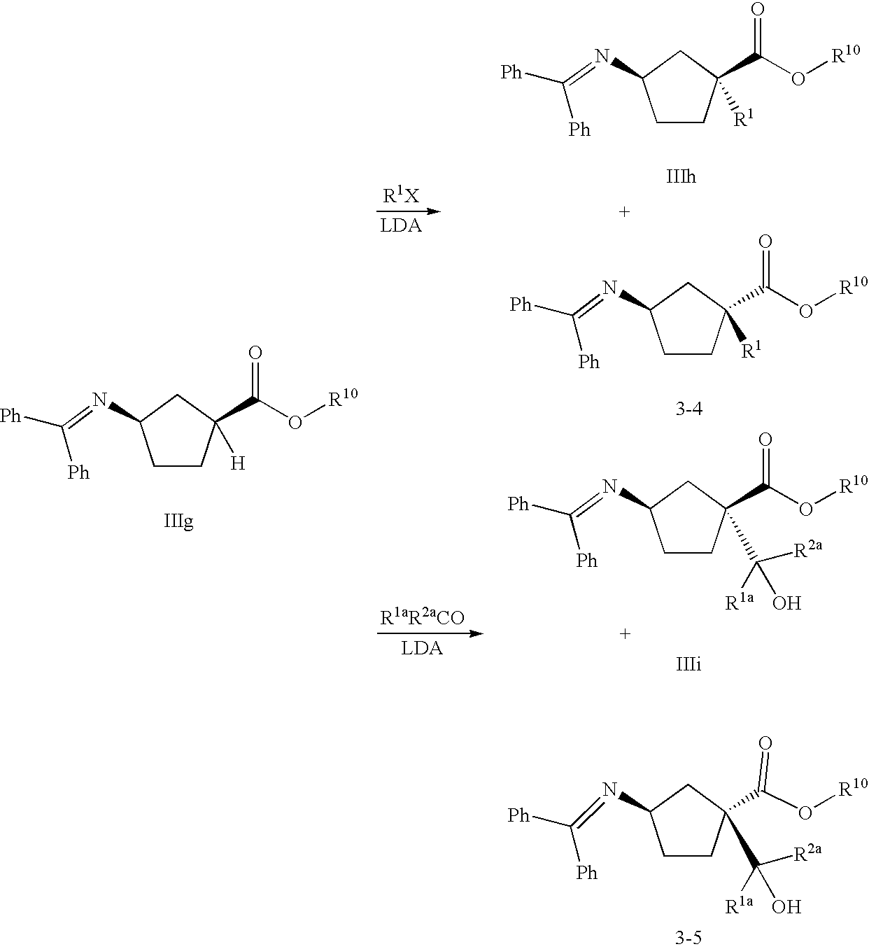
C1CC(C(=O)O[R10])(C([R2a])([R1a])O)CC1N=C([Ph])[Ph].C1CC(C(=O)O[R10])([H])CC1N=C([Ph])[Ph].C1CC(C(=O)O[R10])([R1])CC1N=C([Ph])[Ph].C1CC(C(=O)O[R10])([R1])CC1N=C([Ph])[Ph].C1CC(C(=O)O[R10])(C([R2a])([R1a])O)CC1N=C([Ph])[Ph]
